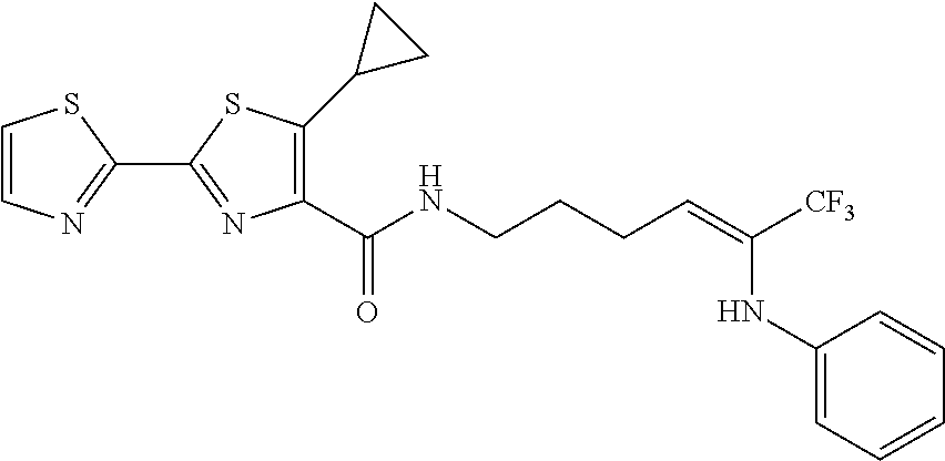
C1=CN=C(C2=NC(C(NCCCC=C([CF3])NC3=CC=CC=C3)=O)=C(C3CC3)S2)S1
